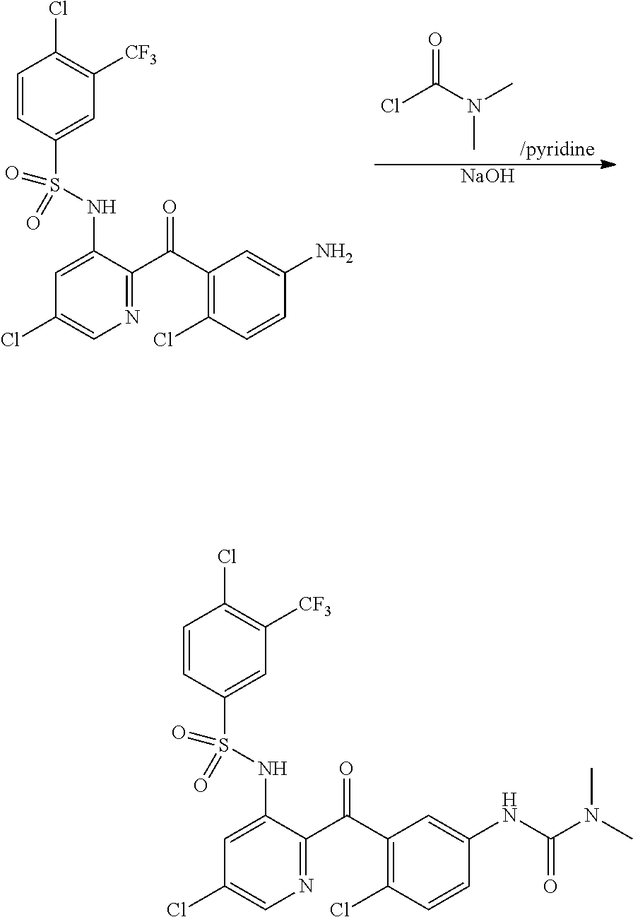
ClC(N(C)C)=O.[NaOH].C1=CC(S(NC2=CC(Cl)=CN=C2C(C2=C(Cl)C=CC(N)=C2)=O)(=O)=O)=CC([CF3])=C1Cl.C1=CC(S(NC2=CC(Cl)=CN=C2C(C2=C(Cl)C=CC(NC(N(C)C)=O)=C2)=O)(=O)=O)=CC([CF3])=C1Cl
